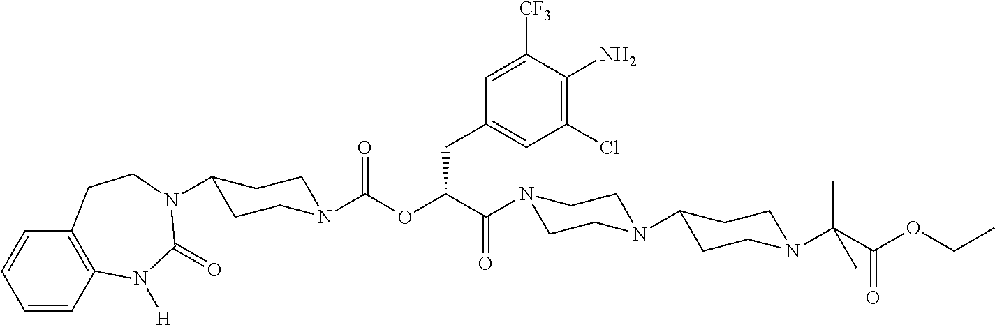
C1=CC2=C(C=C1)CCN(C1CCN(C(OC(C(=O)N3CCN(C4CCN(C(C(OCC)=O)(C)C)CC4)CC3)CC3=CC(Cl)=C(N)C([CF3])=C3)=O)CC1)C(=O)N2[H]
